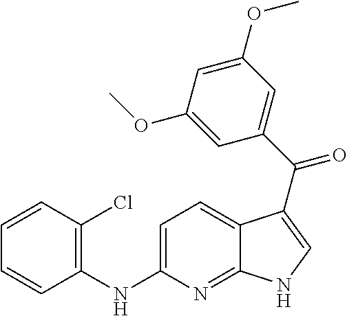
C12=NC(NC3=C(Cl)C=CC=C3)=CC=C1C(C(C1=CC(OC)=CC(OC)=C1)=O)=CN2
